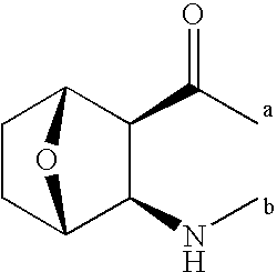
C12CCC(C(C(C)=O)C1NC)O2
